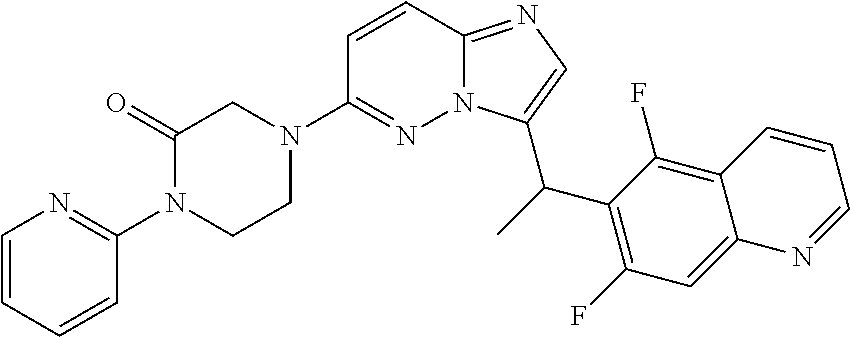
C1=CC2=NC=C(C(C)C3=C(F)C=C4C(=C3F)C=CC=N4)N2N=C1N1CC(=O)N(C2=NC=CC=C2)CC1
